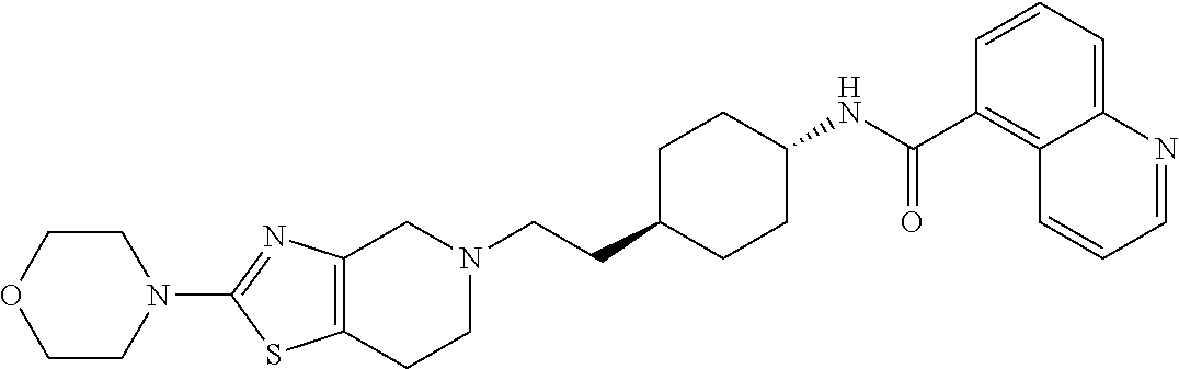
C1(N2CCOCC2)=NC2=C(S1)CCN(CCC1CCC(NC(C3=C4C(=CC=C3)N=CC=C4)=O)CC1)C2
